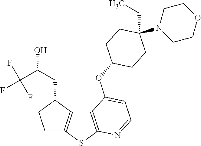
C12=C(SC3=C1C(CC(C(F)(F)F)O)CC3)N=CC=C2OC1CCC(CC)(N2CCOCC2)CC1
